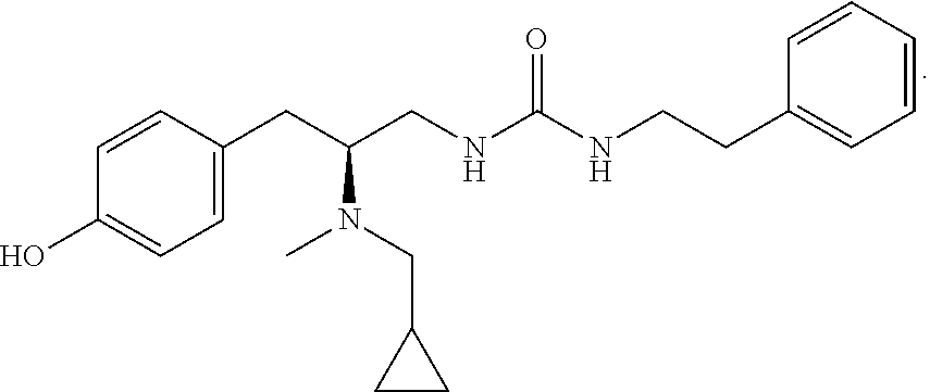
C1=CC(CC(CNC(NCCC2=CC=CC=C2)=O)N(C)CC2CC2)=CC=C1O
